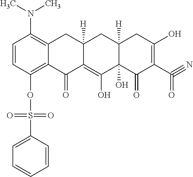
C1=CC(OS(C2=CC=CC=C2)(=O)=O)=C2C(=C1N(C)C)CC1([H])C(=C(O)C3(O)C([H])(C1)CC(O)=C(C(#N)=O)C3=O)C2=O
